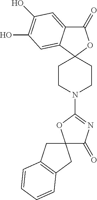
C1(=O)C2=CC(O)=C(O)C=C2C2(O1)CCN(C1=NC(=O)C3(O1)CC1=C(C3)C=CC=C1)CC2
